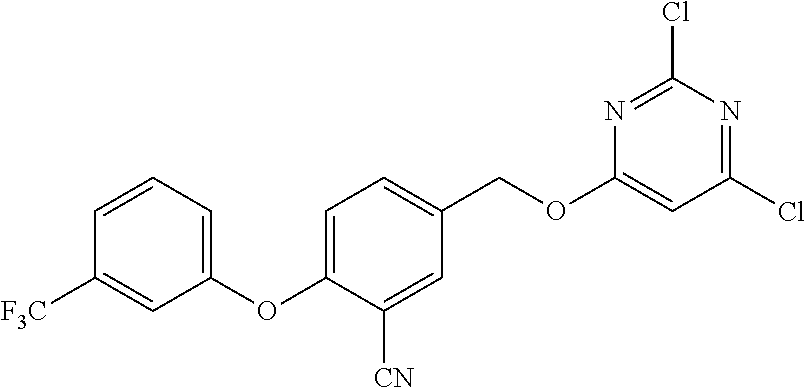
C1(OC2=CC=C(COC3=CC(Cl)=NC(Cl)=N3)C=C2[CN])=CC=CC([F3C])=C1
